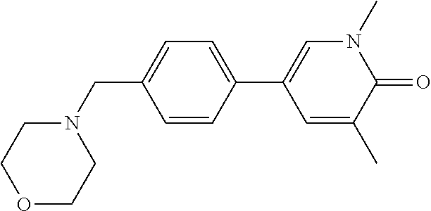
C1N(CC2=CC=C(C3=CN(C)C(=O)C(C)=C3)C=C2)CCOC1
